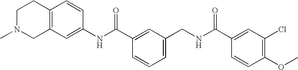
C1(NC(C2=CC(CNC(C3=CC(Cl)=C(OC)C=C3)=O)=CC=C2)=O)=CC2=C(C=C1)CCN(C)C2
